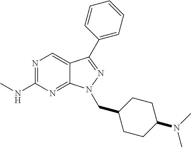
N1=C(NC)N=C2C(=C1)C(C1=CC=CC=C1)=NN2CC1CCC(N(C)C)CC1
